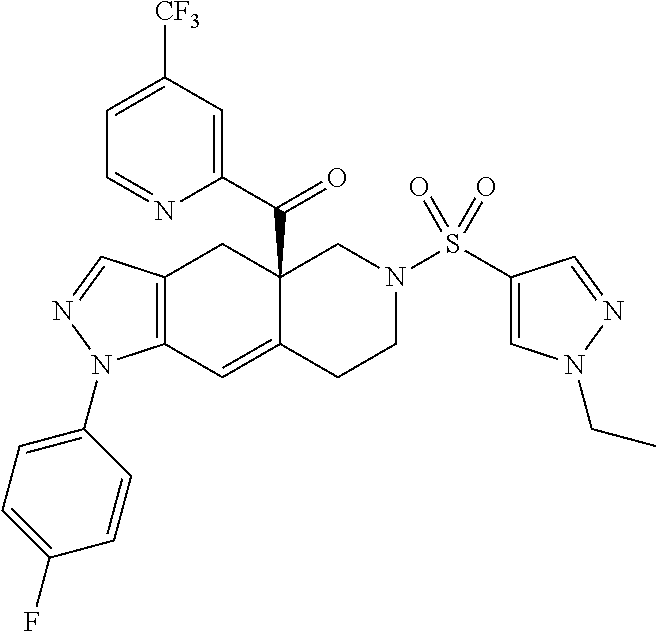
C12=C(C=C3C(C(=O)C4=CC([CF3])=CC=N4)(C1)CN(S(=O)(=O)C1=CN(CC)N=C1)CC3)N(C1=CC=C(F)C=C1)N=C2
